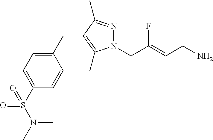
N1(CC(=CCN)F)N=C(C)C(CC2=CC=C(S(N(C)C)(=O)=O)C=C2)=C1C
